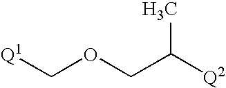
C(OCC([Q2])C)[Q1]
